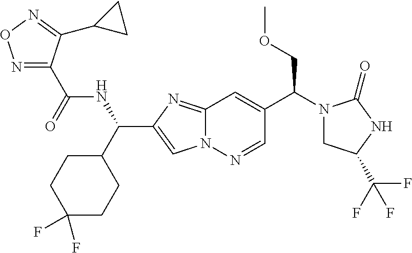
N1=C(C(NC(C2CCC(F)(F)CC2)C2=CN3C(=N2)C=C(C(COC)N2CC(C(F)(F)F)NC2=O)C=N3)=O)C(C2CC2)=NO1
